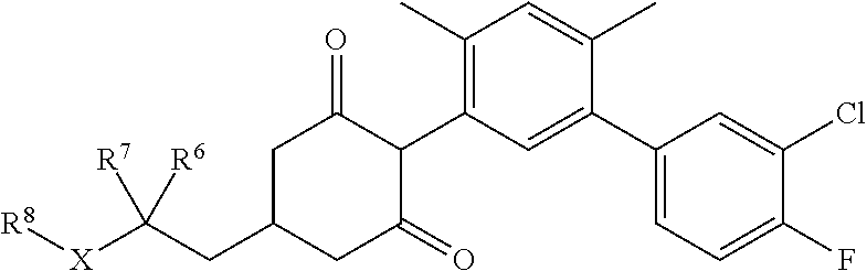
C1(C)=C(C2C(=O)CC(CC([X][R8])([R7])[R6])CC2=O)C=C(C2=CC=C(F)C(Cl)=C2)C(C)=C1
